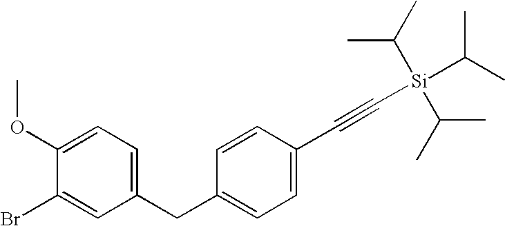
C1(CC2=CC=C(OC)C(Br)=C2)=CC=C(C#C[Si](C(C)C)(C(C)C)C(C)C)C=C1
